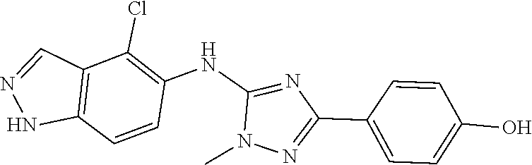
C1=CC(O)=CC=C1C1=NN(C)C(NC2=C(Cl)C3=C(C=C2)NN=C3)=N1
